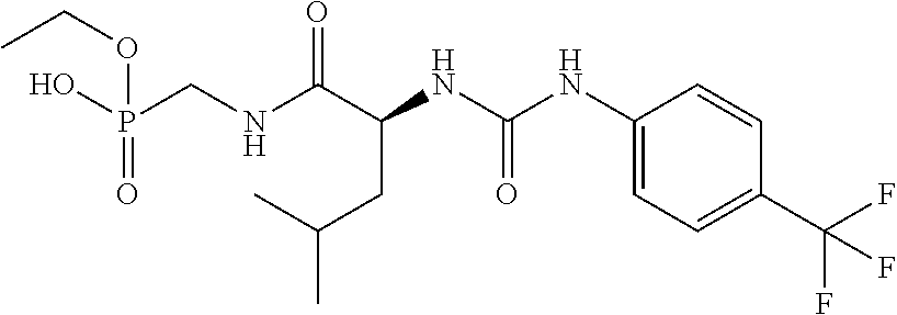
N(C(C(NC(NC1=CC=C(C(F)(F)F)C=C1)=O)CC(C)C)=O)CP(=O)(OCC)O
